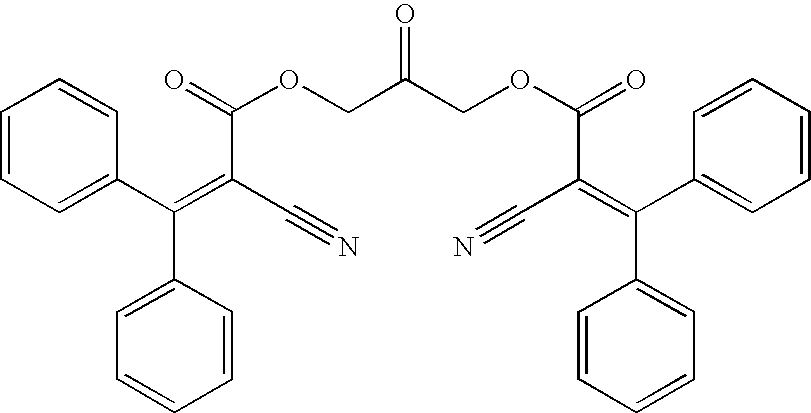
C1=CC=C(C(=C(C#N)C(=O)OCC(=O)COC(C(=C(C2=CC=CC=C2)C2=CC=CC=C2)C#N)=O)C2=CC=CC=C2)C=C1
